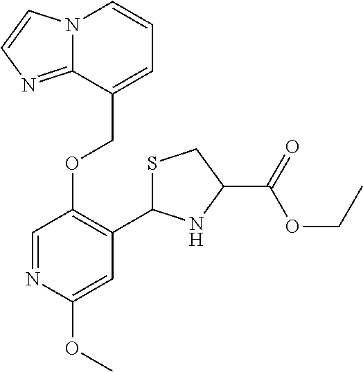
C(OC1=C(C2SCC(C(=O)OCC)N2)C=C(OC)N=C1)C1=CC=CN2C1=NC=C2
